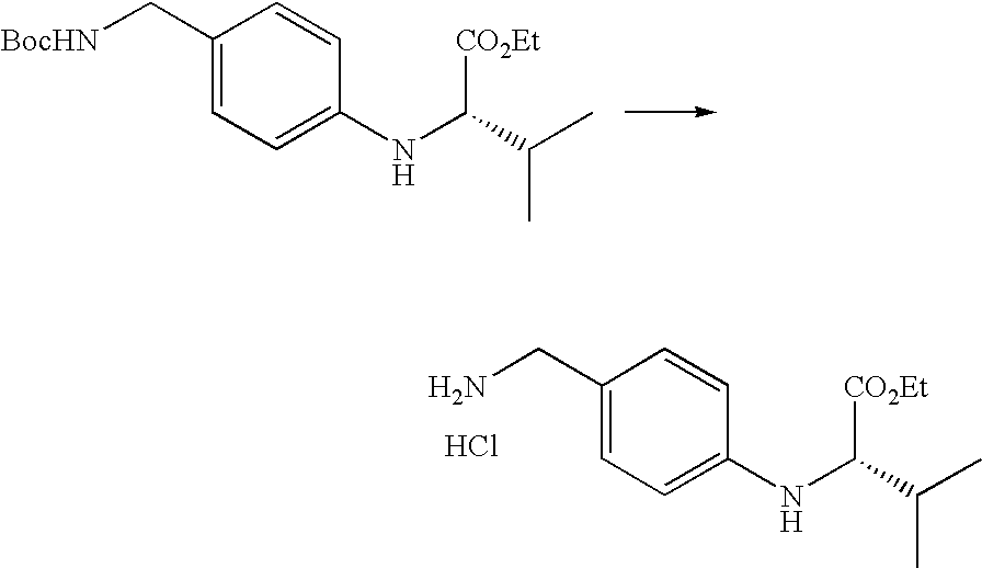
C1(C[BocHN])=CC=C(NC([CO2Et])C(C)C)C=C1.C1(CN)=CC=C(NC([CO2Et])C(C)C)C=C1.Cl
